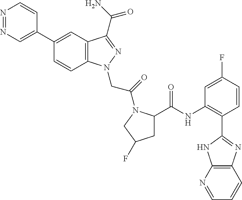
N1=NC=C(C2=CC3=C(C=C2)N(CC(=O)N2C(C(=O)NC4=C(C5=NC6=C(N5)N=CC=C6)C=CC(F)=C4)CC(F)C2)N=C3C(N)=O)C=C1
